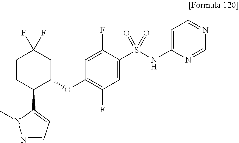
C1(S(NC2=CC=NC=N2)(=O)=O)=CC(F)=C(OC2CC(F)(F)CCC2C2=CC=NN2C)C=C1F
